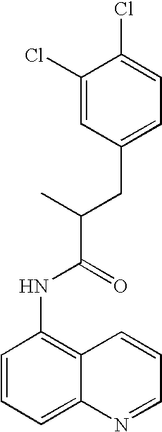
C1(Cl)=CC(CC(C(NC2=C3C(=CC=C2)N=CC=C3)=O)C)=CC=C1Cl
